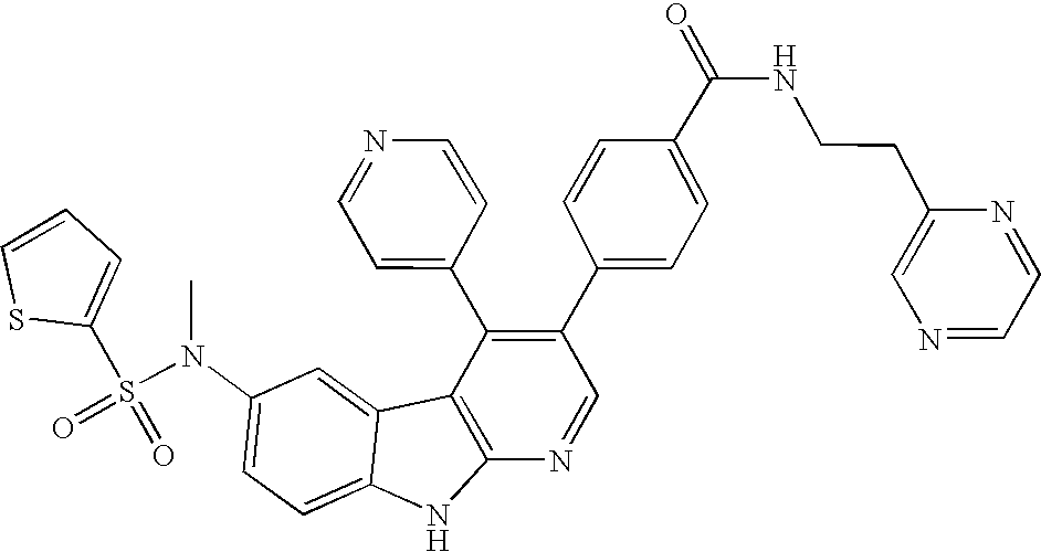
N(C1=CC=C2C(=C1)C1=C(N2)N=CC(C2=CC=C(C(NCCC3=CN=CC=N3)=O)C=C2)=C1C1=CC=NC=C1)(S(=O)(=O)C1=CC=CS1)C
